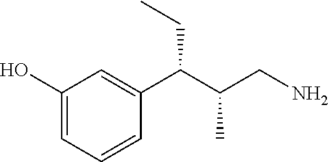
C1(O)=CC=CC(C(C(CN)C)CC)=C1
